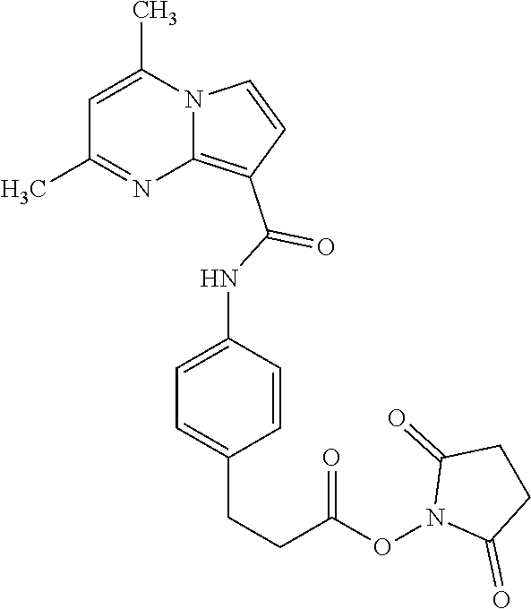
C1=C(C)N2C(=C(C(=O)NC3=CC=C(CCC(ON4C(=O)CCC4=O)=O)C=C3)C=C2)N=C1C
